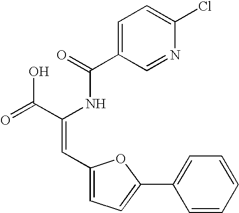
C(=O)(NC(C(=O)O)=CC1=CC=C(C2=CC=CC=C2)O1)C1=CC=C(Cl)N=C1
